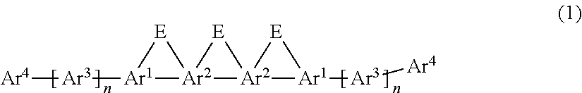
[Ar4][Ar3][Ar1]1[Ar2]2([E]1)[Ar2]1([E]2)[Ar1]([Ar3][Ar4])[E]1
